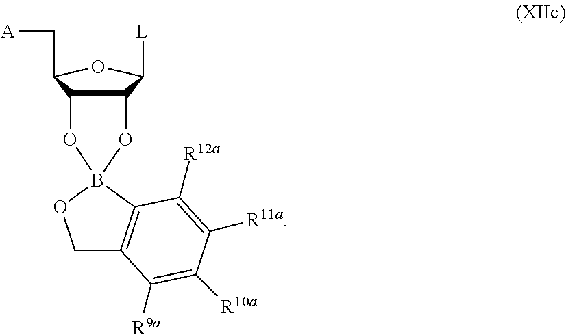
C12C(C(C[A])OC1[L])OB1(O2)C2=C(CO1)C([R9a])=C([R10a])C([R11a])=C2[R12a]
